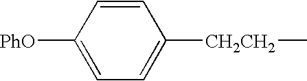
C1=C([PhO])C=CC([CH2CH2]C)=C1
